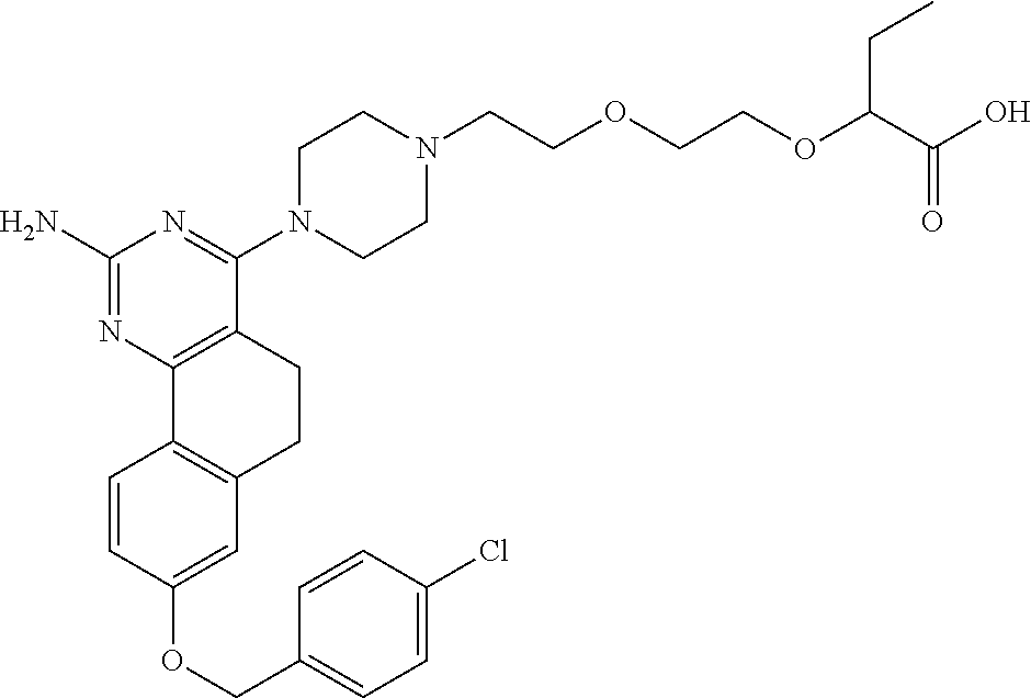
C1(N)=NC2=C(C(N3CCN(CCOCCOC(C(O)=O)CC)CC3)=N1)CCC1=C2C=CC(OCC2=CC=C(Cl)C=C2)=C1
